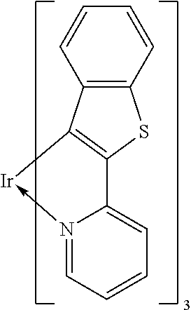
N12->[Ir]C3=C(C1=CC=CC=2)SC1=C3C=CC=C1
